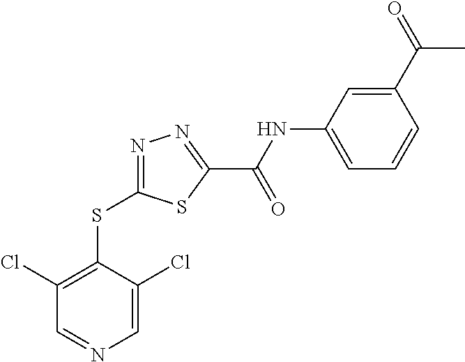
C1=C(Cl)C(SC2=NN=C(C(NC3=CC=CC(C(=O)C)=C3)=O)S2)=C(Cl)C=N1
